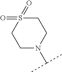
C1S(=O)(=O)CCN(C(C)C)C1
